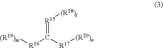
[R16](C([R17][(R20)n])=[R15][(R18)l])[(R19)m]
